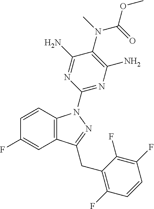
C1=CC2=C(C=C1F)C(CC1=C(F)C=CC(F)=C1F)=NN2C1=NC(N)=C(N(C(OC)=O)C)C(N)=N1
